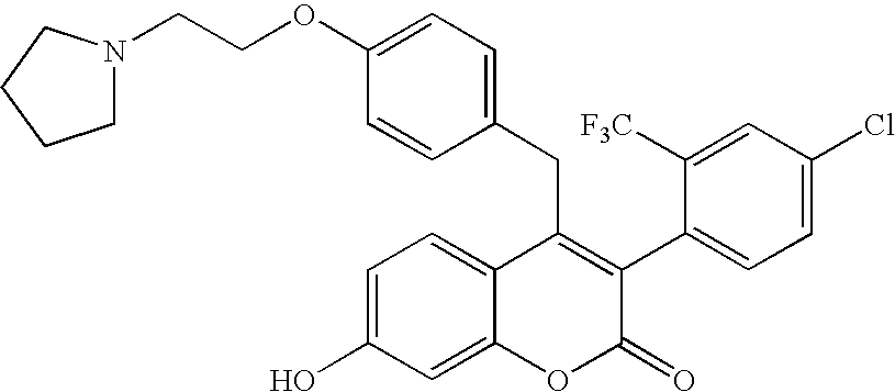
C(COC1=CC=C(CC2=C(C3=CC=C(Cl)C=C3[F3C])C(=O)OC3=CC(O)=CC=C23)C=C1)N1CCCC1
